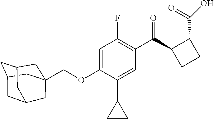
C1=C(OCC23CC4CC(CC(C2)C4)C3)C(C2CC2)=CC(C(C2CCC2C(=O)O)=O)=C1F
